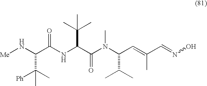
C(C(NC(C(N(C(C=C(C=NO)C)C(C)C)C)=O)C(C)(C)C)=O)(N[Me])C(C)([Ph])C
